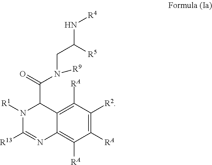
C1([RA])=C([R2])C([RA])=C2C(=C1[RA])N=C([R13])N([R1])C2C(=O)N(CC(N[R4])[R5])[R9]
